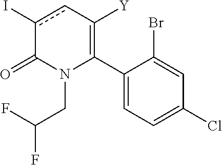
C1(C2=C([Y])cc(I)C(=O)N2CC(F)F)=CC=C(Cl)C=C1Br
